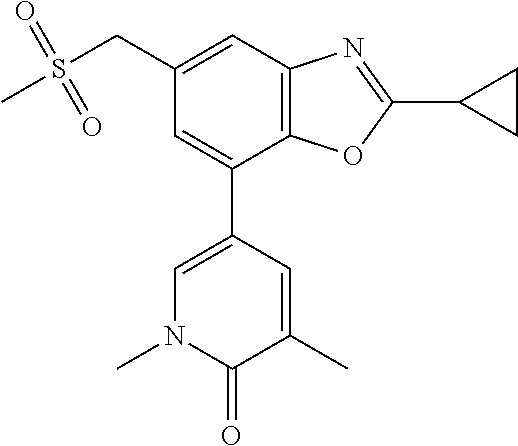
C1(CS(C)(=O)=O)=CC2=C(C(C3=CN(C)C(=O)C(C)=C3)=C1)OC(C1CC1)=N2
